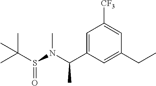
C1([CF3])=CC(CC)=CC(C(N(C)S(C(C)(C)C)=O)C)=C1
